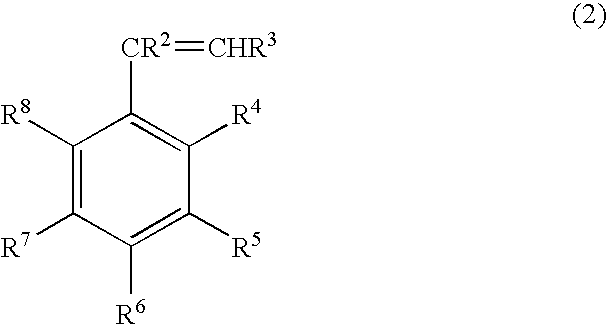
C1([R8])=C([R7])C([R6])=C([R5])C([R4])=C1[CR2]=[CHR3]
